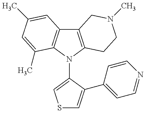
C12=C(N(C3=CSC=C3C3=CC=NC=C3)C3=C1C=C(C)C=C3C)CCN(C)C2
